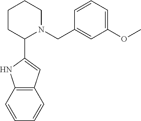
C12=C(C=CC=C1)NC(C1CCCCN1CC1=CC(OC)=CC=C1)=C2
